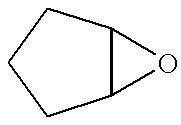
C12C(CCC1)O2
